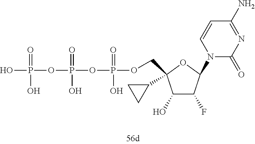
OP(=O)(OP(=O)(O)OP(=O)(O)OCC1(C2CC2)C(O)C(F)C(N2C(=O)N=C(N)C=C2)O1)O
